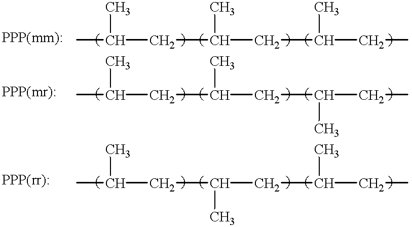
CC(CC(CC(CC)C)C)C.CC(CC(CC(CC)C)C)C.CC(CC(CC(CC)C)C)C
